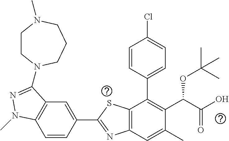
C1=CC(C2=NC3=C(S2)C(C2=CC=C(Cl)C=C2)=C(C(C(O)=O)OC(C)(C)C)C(C)=C3)=CC2=C1N(C)N=C2N1CCN(C)CCC1
